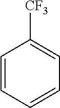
C1=CC=CC=C1[CF3]
